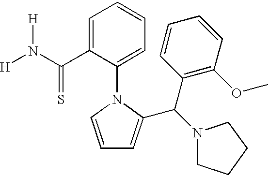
[H]N(C(C1=CC=CC=C1N1C=CC=C1C(C1=C(OC)C=CC=C1)N1CCCC1)=S)[H]
